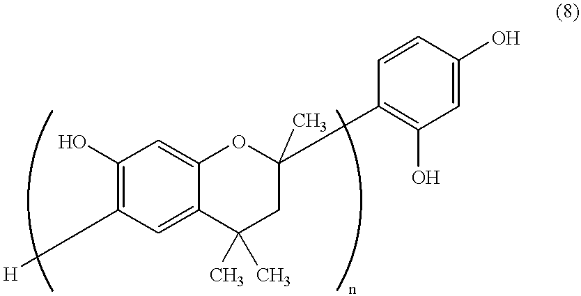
C1(O)=C([H])C=C2C(=C1)OC(C)(C1=C(O)C=C(O)C=C1)CC2(C)C
